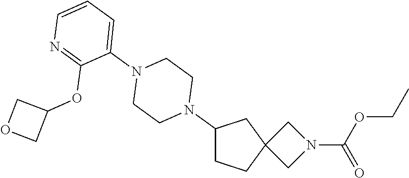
C1CC2(CC1N1CCN(C3=CC=CN=C3OC3COC3)CC1)CN(C(=O)OCC)C2
